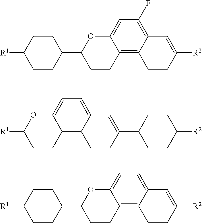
C1=C2C(=C3C(=C1F)C=C([R2])CC3)CCC(C1CCC([R1])CC1)O2.C1=C2C(=C3C(=C1)C=C(C1CCC([R2])CC1)CC3)CCC([R1])O2.C1=C2C(=C3C(=C1)C=C([R2])CC3)CCC(C1CCC([R1])CC1)O2
